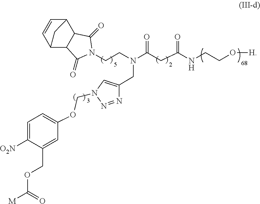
C12C=CC(C3C1C(=O)N(CCN(C(CC(NCCO[H])=O)=O)CC1=CN(COC4=CC=C([O2N])C(COC(=O)[M])=C4)N=N1)C3=O)C2
